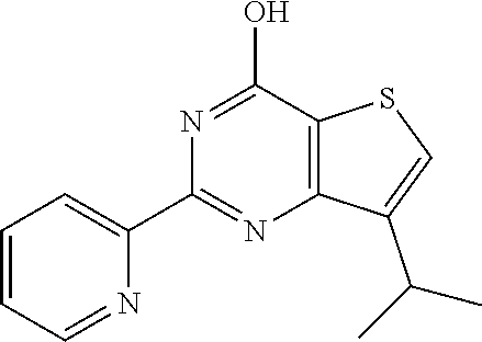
C1=CC=NC(C2=NC3=C(C(O)=N2)SC=C3C(C)C)=C1
